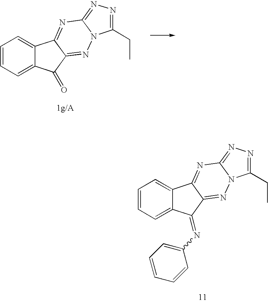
C1=CC=C2C(=C1)C1=NC3=NN=C(CC)N3N=C1C2=O.C1=CC=C2C(=C1)C1=NC3=NN=C(CC)N3N=C1C2=NC1=CC=CC=C1
